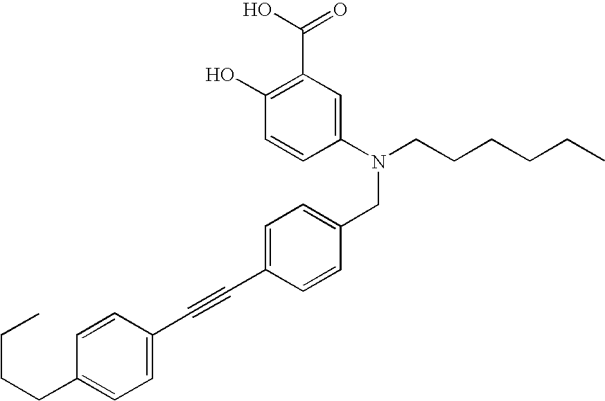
C1(N(CCCCCC)CC2=CC=C(C#CC3=CC=C(CCCC)C=C3)C=C2)=CC(C(O)=O)=C(O)C=C1
